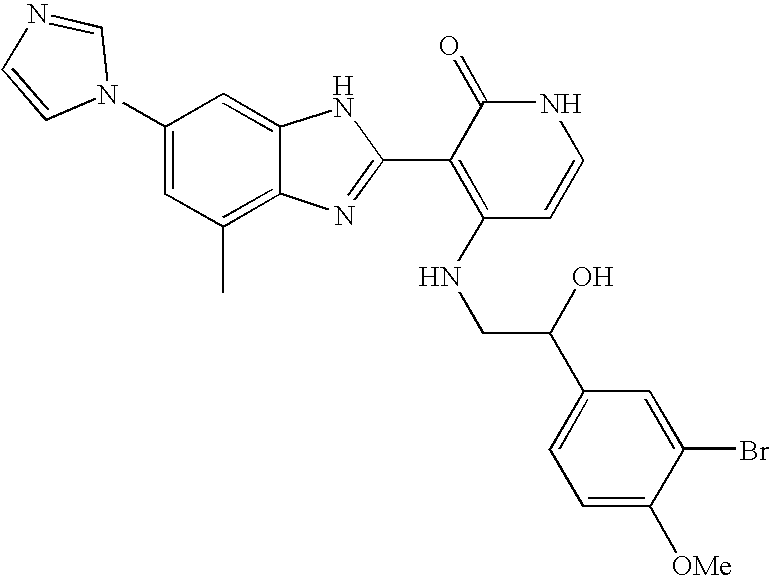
C1(C)=C2C(=CC(N3C=NC=C3)=C1)NC(C1=C(NCC(C3=CC=C([OMe])C(Br)=C3)O)C=CNC1=O)=N2
